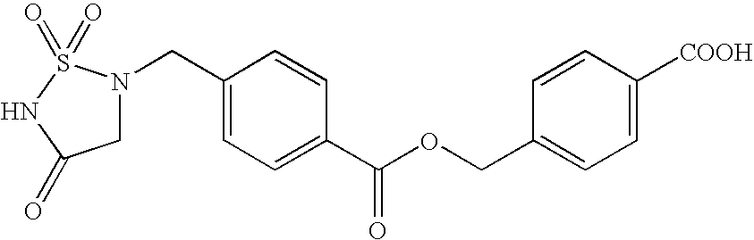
C1C(=O)NS(=O)(=O)N1CC1=CC=C(C(OCC2=CC=C([COOH])C=C2)=O)C=C1
